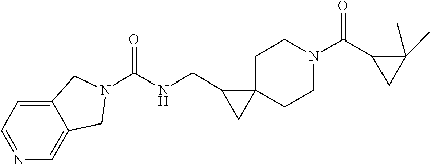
O=C(C1CC1(C)C)N1CCC2(CC1)C(CNC(=O)N1CC3=CN=CC=C3C1)C2
